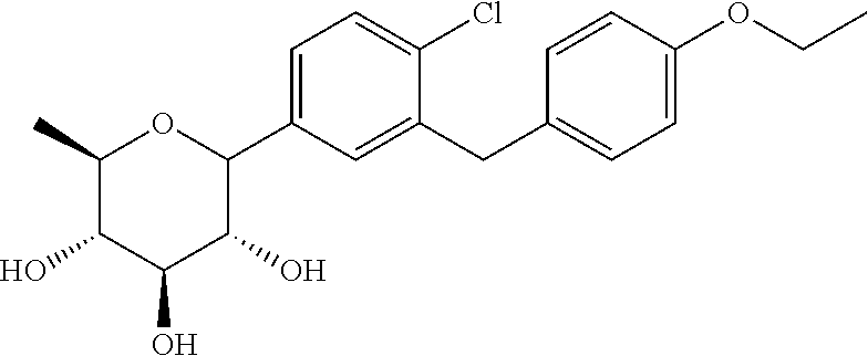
C1(C)C(O)C(O)C(O)C(C2=CC=C(Cl)C(CC3=CC=C(OCC)C=C3)=C2)O1
